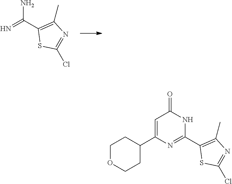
C(C1=C(C)N=C(Cl)S1)(=N)N.C1=C(C2CCOCC2)N=C(C2=C(C)N=C(Cl)S2)NC1=O
